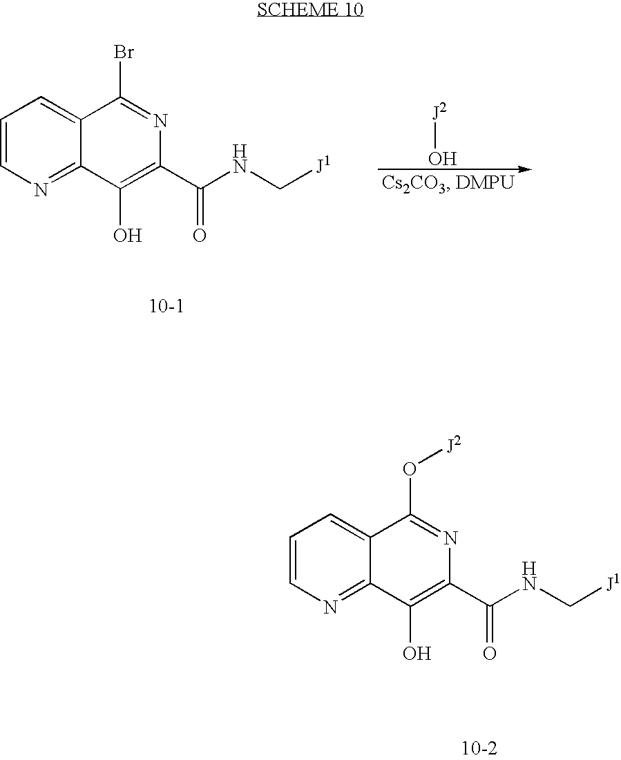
C1=CN=C2C(=C1)C(Br)=NC(C(NC[J1])=O)=C2O.[J2]O.C1=CN=C2C(=C1)C(O[J2])=NC(C(NC[J1])=O)=C2O
